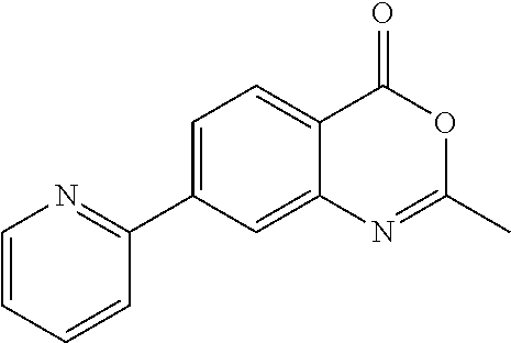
C12=CC(C3=NC=CC=C3)=CC=C1C(=O)OC(C)=N2
